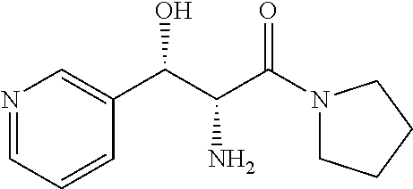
N1=CC=CC(C(C(C(N2CCCC2)=O)N)O)=C1
